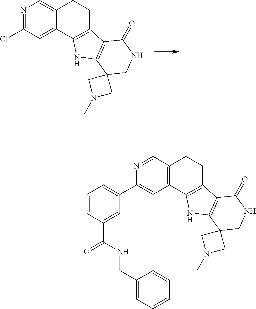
C12=CN=C(Cl)C=C1C1=C(CC2)C2=C(N1)C1(CNC2=O)CN(C)C1.C12=C(C3=C(CC1)C1=C(N3)C3(CNC1=O)CN(C)C3)C=C(C1=CC=CC(C(=O)NCC3=CC=CC=C3)=C1)N=C2
